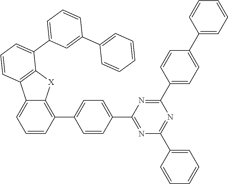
C1=CC(C2=CC=C(C3=NC(C4=CC=CC=C4)=NC(C4=CC=C(C5=CC=CC=C5)C=C4)=N3)C=C2)=C2C(=C1)C1=C([X]2)C(C2=CC=CC(C3=CC=CC=C3)=C2)=CC=C1
